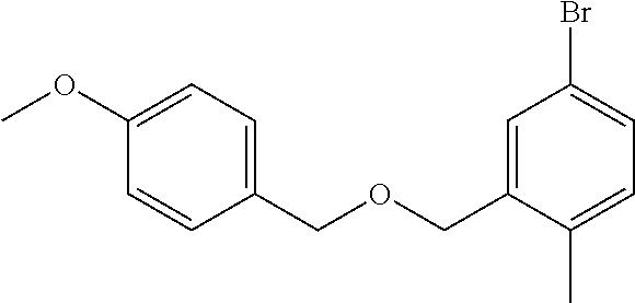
C1(OC)=CC=C(COCC2=CC(Br)=CC=C2C)C=C1
